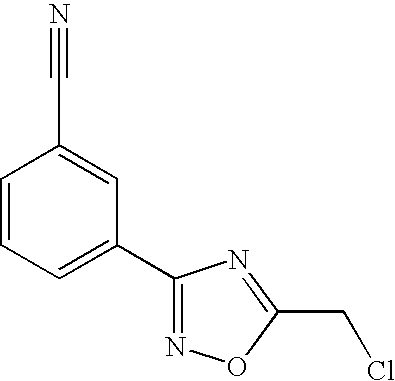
C1=CC=C(C2=NOC(CCl)=N2)C=C1C#N
